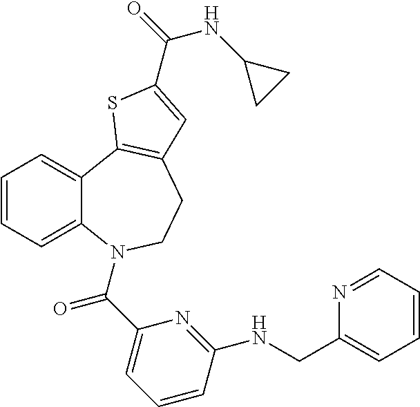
C1=CC=C2C(=C1)C1=C(CCN2C(C2=CC=CC(NCC3=CC=CC=N3)=N2)=O)C=C(C(=O)NC2CC2)S1
